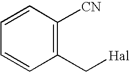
C1=CC=CC(C[Hal])=C1[CN]
